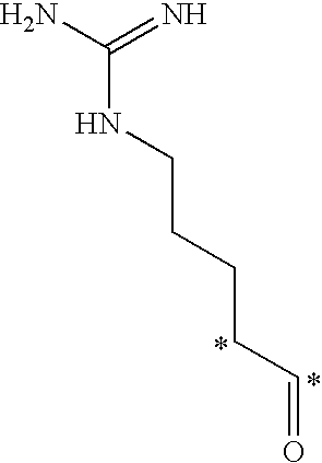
C(=N)(N)NCCCCC=O
